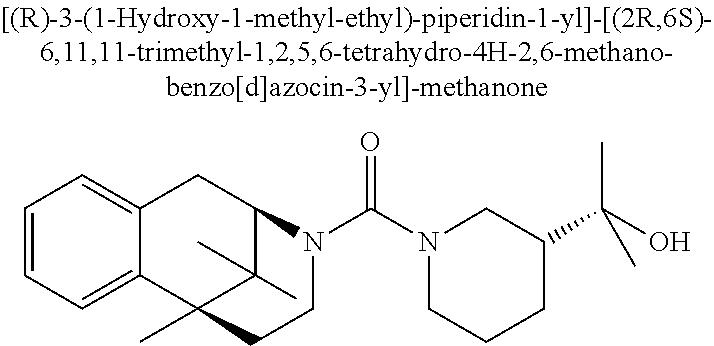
C1=CC=C2C(=C1)CC1C(C)(C)C2(C)CCN1C(N1CCCC(C(O)(C)C)C1)=O
